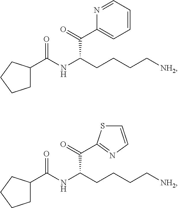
C1C(C(NC(CCCC[NH2])C(C2=CC=CC=N2)=O)=O)CCC1.C1C(C(NC(CCCC[NH2])C(=O)C2=NC=CS2)=O)CCC1
